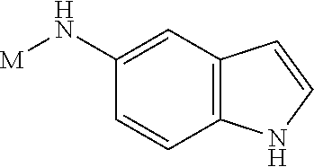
C1=CC2=C(C=C1N[M])C=CN2
